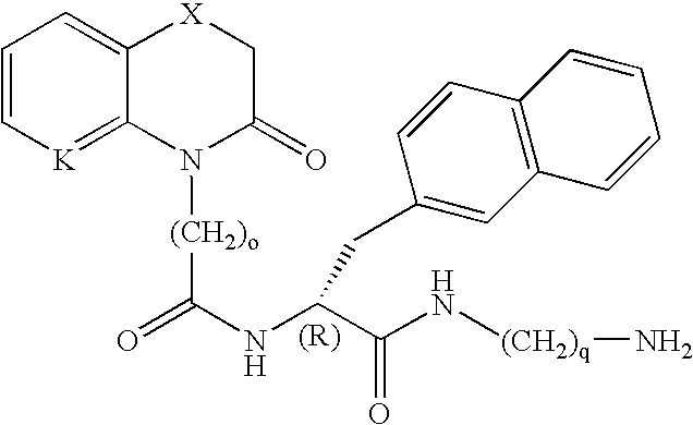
C1=C[K]=C2C(=C1)[X]CC(=O)N2[(CH2)o]C(=O)NC(C(N[(CH2)q]N)=O)CC1=CC2=C(C=C1)C=CC=C2
